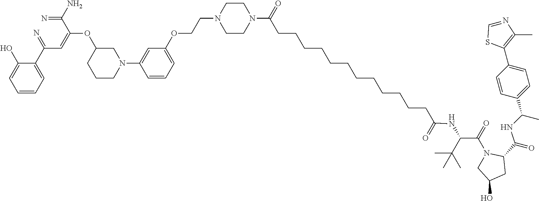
C1=C(O)C(C(C=C(C(=N)N)OC2CCCN(C3=CC(OCCN4CCN(C(CCCCCCCCCCCCC(NC(C(C)(C)C)C(N5CC(O)CC5C(NC(C5=CC=C(C6=C(C)N=CS6)C=C5)C)=O)=O)=O)=O)CC4)=CC=C3)C2)=N)=CC=C1
